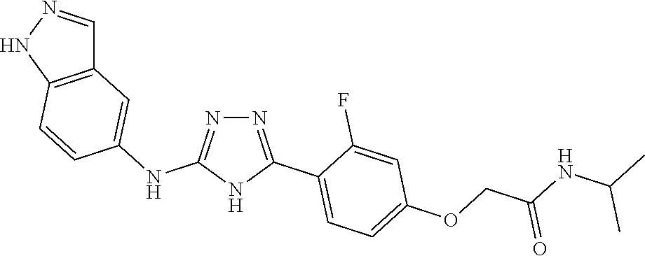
N1=C(NC2=CC3=C(C=C2)NN=C3)NC(C2=CC=C(OCC(=O)NC(C)C)C=C2F)=N1
